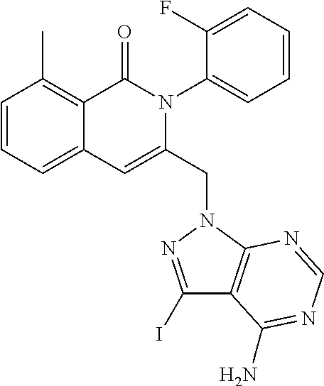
C1=CC=C2C(=C1C)C(=O)N(C1=CC=CC=C1F)C(CN1C3=C(C(I)=N1)C(N)=NC=N3)=C2
